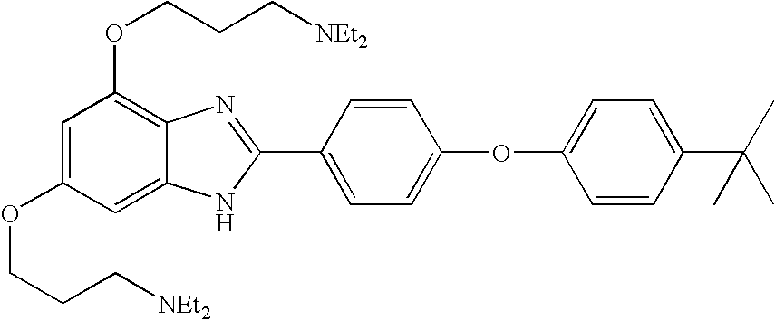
C1=C(OCCC[NEt2])C=C2C(=C1OCCC[NEt2])N=C(C1=CC=C(OC3=CC=C(C(C)(C)C)C=C3)C=C1)N2
